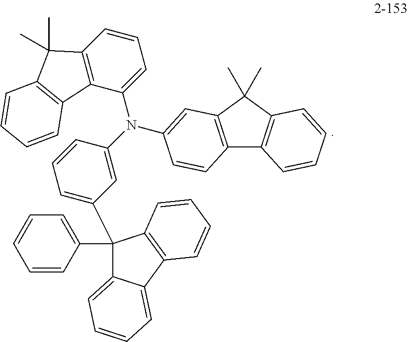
C1=C(N(C2=CC(C3(C4=CC=CC=C4)C4=CC=CC=C4C4=C3C=CC=C4)=CC=C2)C2=CC3=C(C4=C(C3(C)C)C=CC=C4)C=C2)C2=C(C=C1)C(C)(C)C1=C2C=CC=C1
